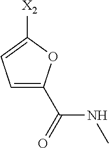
C1([X2])=CC=C(C(NC)=O)O1
